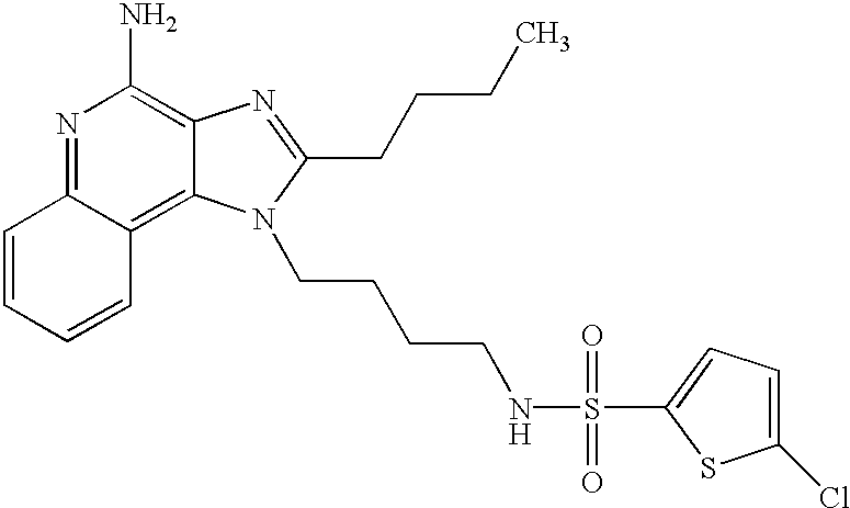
N1=C2C(=C3C(=C1N)N=C(CCCC)N3CCCCNS(=O)(=O)C1=CC=C(Cl)S1)C=CC=C2
